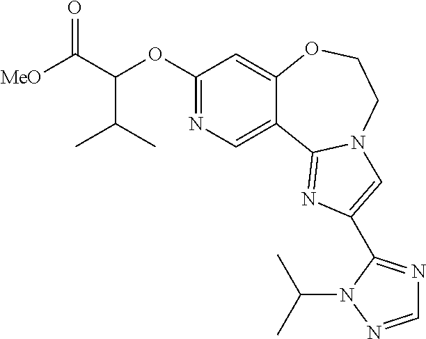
C1(OC(C([MeO])=O)C(C)C)=NC=C2C(=C1)OCCN1C2=NC(C2=NC=NN2C(C)C)=C1
